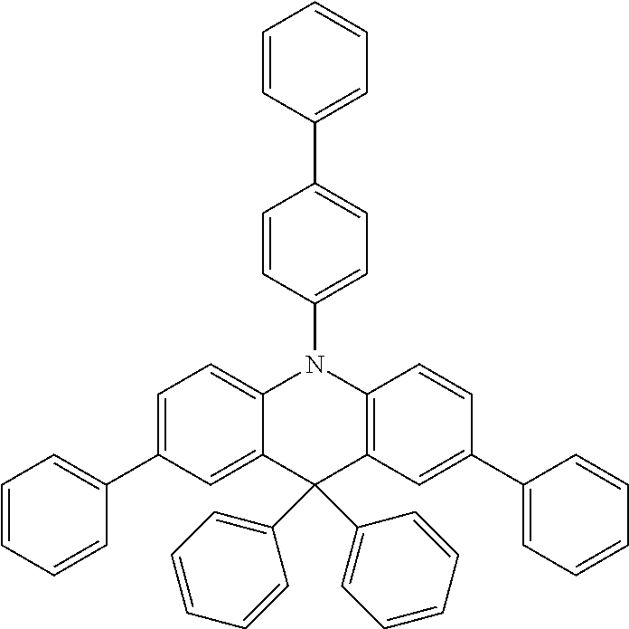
C1=C(C2=CC=CC=C2)C=C2C(=C1)N(C1=CC=C(C3=CC=CC=C3)C=C1)C1=C(C2(C2=CC=CC=C2)C2=CC=CC=C2)C=C(C2=CC=CC=C2)C=C1
